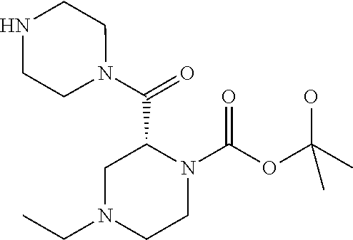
C1N(CC)CCN(C(=O)OC(C)(O)C)C1C(=O)N1CCNCC1
